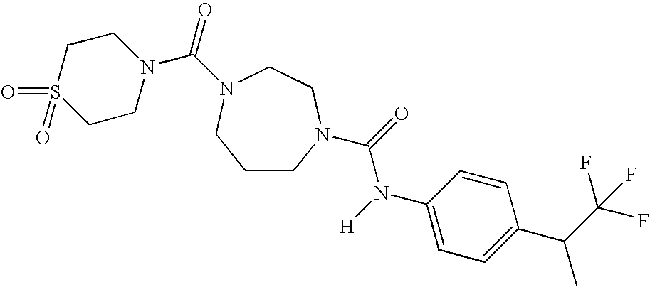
C1CN(C(=O)N([H])C2=CC=C(C(C(F)(F)F)C)C=C2)CCN(C(=O)N2CCS(=O)(=O)CC2)C1
